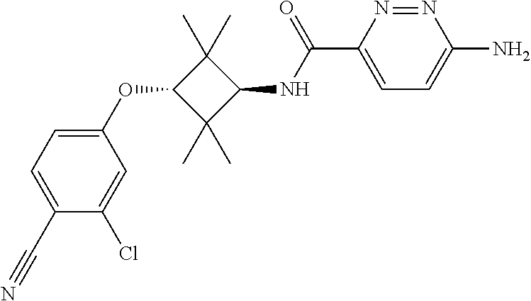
C1(OC2C(C)(C)C(NC(C3=CC=C(N)N=N3)=O)C2(C)C)=CC=C(C#N)C(Cl)=C1
